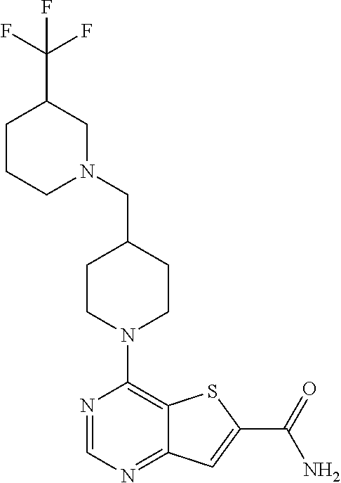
N1=CN=C2C(=C1N1CCC(CN3CC(C(F)(F)F)CCC3)CC1)SC(C(=O)N)=C2
